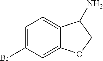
C1=C(Br)C=C2C(=C1)C(N)CO2
